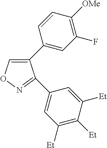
C1(C2=CC(F)=C([OMe])C=C2)=CON=C1C1=CC([Et])=C([Et])C([Et])=C1
